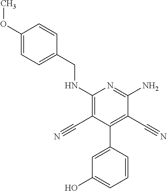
C1(NCC2=CC=C(OC)C=C2)=C(C#N)C(C2=CC(O)=CC=C2)=C(C#N)C(N)=N1
